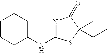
N(C1=NC(=O)C(CC)(C)S1)C1CCCCC1
